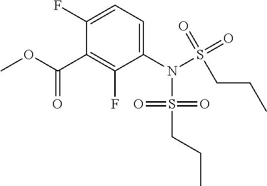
C1(F)=CC=C(N(S(=O)(=O)CCC)S(=O)(=O)CCC)C(F)=C1C(OC)=O
